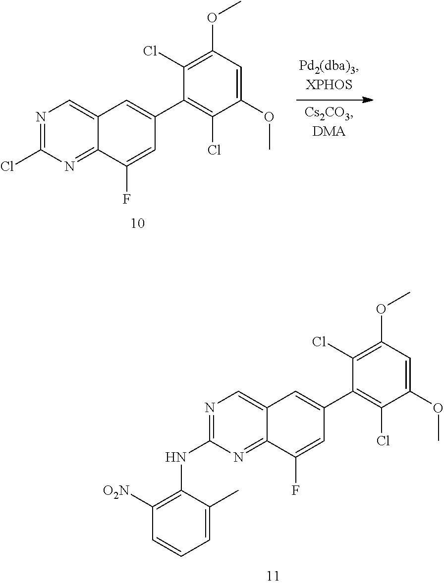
N1=C(NC2=C([O2N])C=CC=C2C)N=C2C(=C1)C=C(C1=C(Cl)C(OC)=CC(OC)=C1Cl)C=C2F.N1=C(Cl)N=C2C(=C1)C=C(C1=C(Cl)C(OC)=CC(OC)=C1Cl)C=C2F
